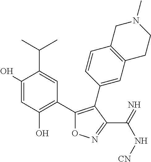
C1(O)=CC(O)=C(C2=C(C3=CC4=C(C=C3)CN(C)CC4)C(C(=N)N[CN])=NO2)C=C1C(C)C
